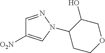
C1=NN(C2CCOCC2O)C=C1[O2N]
